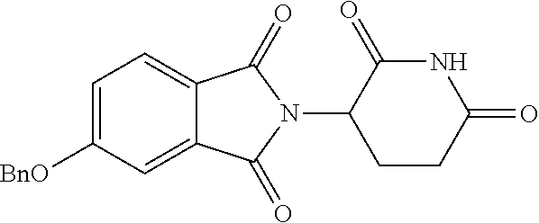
C1=C([BnO])C=C2C(=C1)C(=O)N(C1CCC(=O)NC1=O)C2=O
